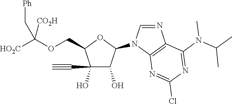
C1(O)(C#C)C(O)C(N2C=NC3=C2N=C(Cl)N=C3N(C(C)C)C)OC1COC([HO2C])([CO2H])C[Ph]
